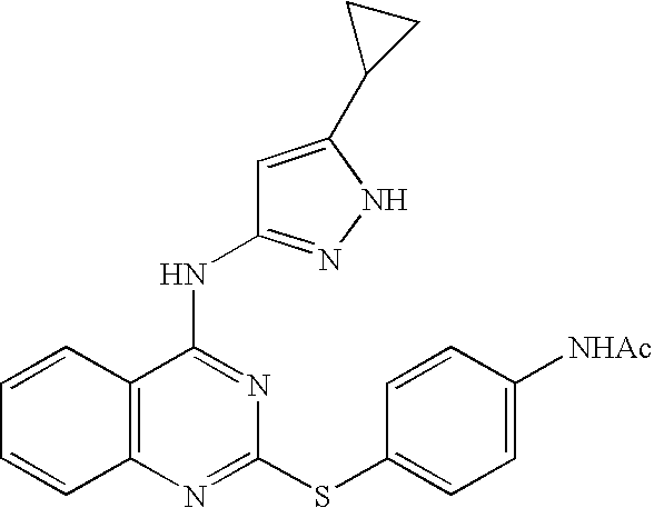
C1=CC2=C(C=C1)N=C(SC1=CC=C([NHAc])C=C1)N=C2NC1=NNC(C2CC2)=C1
